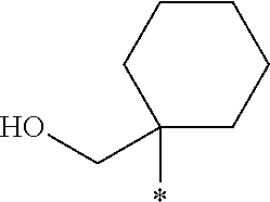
C1(CO)(*)CCCCC1
